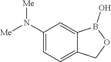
C1=C(N([Me])[Me])C=C2C(=C1)COB2O
